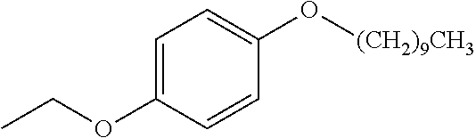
CCOC1=CC=C(O[(CH2)9CH3])C=C1
